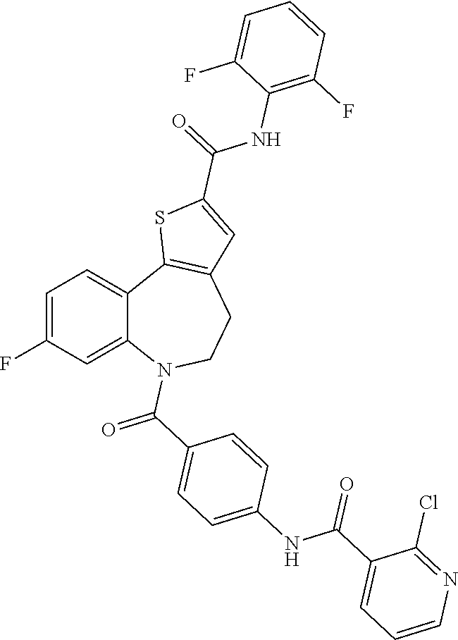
C1=C(F)C=C2C(=C1)C1=C(CCN2C(C2=CC=C(NC(C3=CC=CN=C3Cl)=O)C=C2)=O)C=C(C(=O)NC2=C(F)C=CC=C2F)S1
